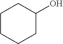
C1CCCC(O)C1
